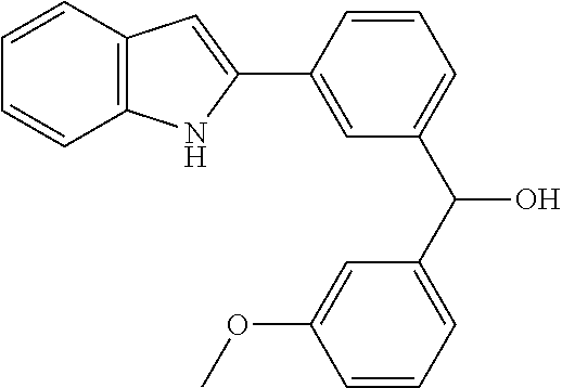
C12=C(C=CC=C1)C=C(C1=CC(C(C3=CC=CC(OC)=C3)O)=CC=C1)N2
